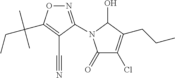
N1=C(N2C(=O)C(Cl)=C(CCC)C2O)C(C#N)=C(C(CC)(C)C)O1
